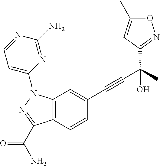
C1=C(C)ON=C1C(C#CC1=CC2=C(C=C1)C(C(N)=O)=NN2C1=CC=NC(N)=N1)(C)O
